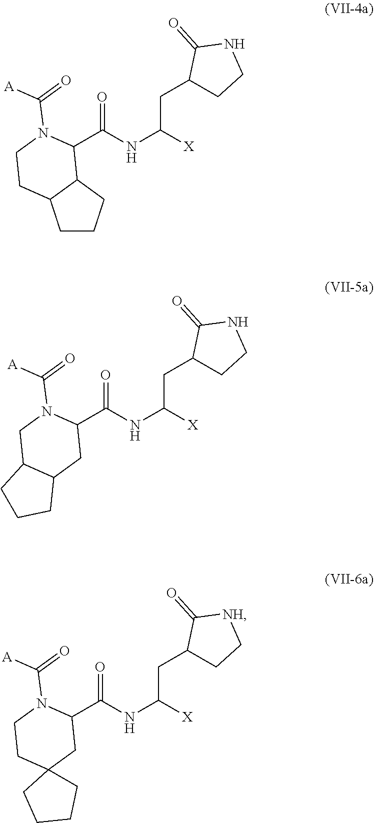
C(NC([X])CC1CCNC1=O)(=O)C1C2CCCC2CCN1C(=O)[A].C(NC([X])CC1CCNC1=O)(=O)C1CC2C(CN1C(=O)[A])CCC2.C(NC([X])CC1CC[NH]C1=O)(=O)C1CC2(CCN1C(=O)[A])CCCC2
